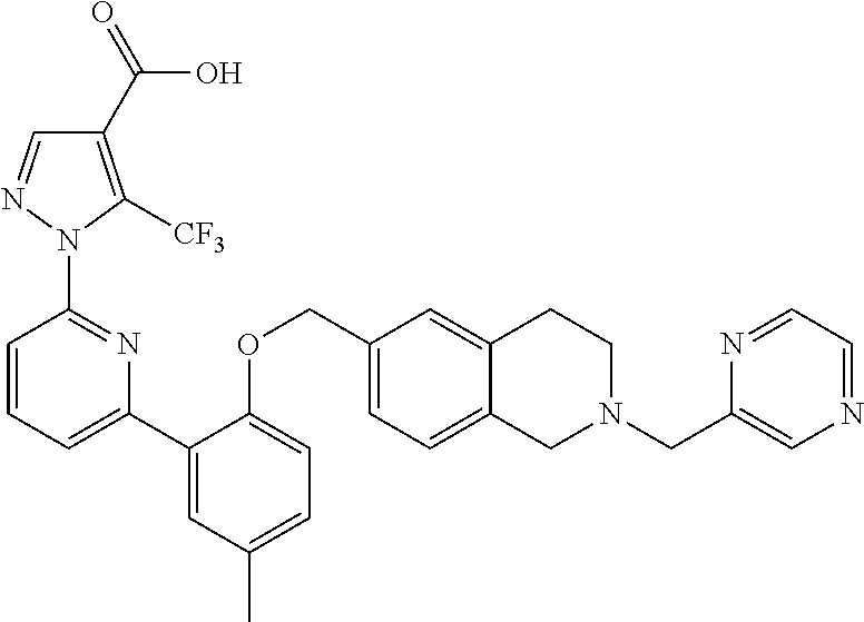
C1(C(=O)O)=C([CF3])N(C2=NC(C3=CC(C)=CC=C3OCC3=CC=C4C(=C3)CCN(CC3=CN=CC=N3)C4)=CC=C2)N=C1
